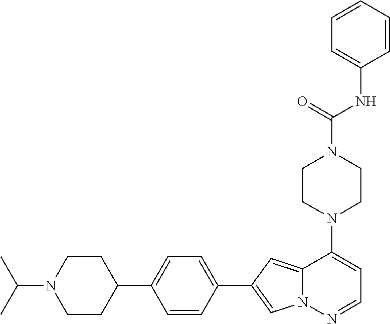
N1(C2=CC=NN3C2=CC(C2=CC=C(C4CCN(C(C)C)CC4)C=C2)=C3)CCN(C(NC2=CC=CC=C2)=O)CC1
